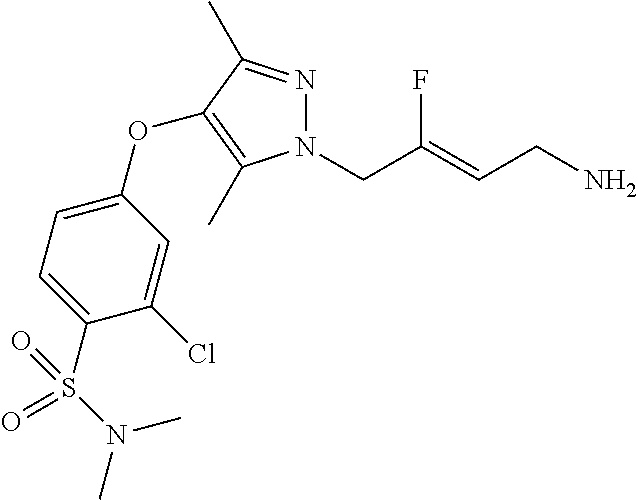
N1=C(C)C(OC2=CC=C(S(N(C)C)(=O)=O)C(Cl)=C2)=C(C)N1CC(=CCN)F
